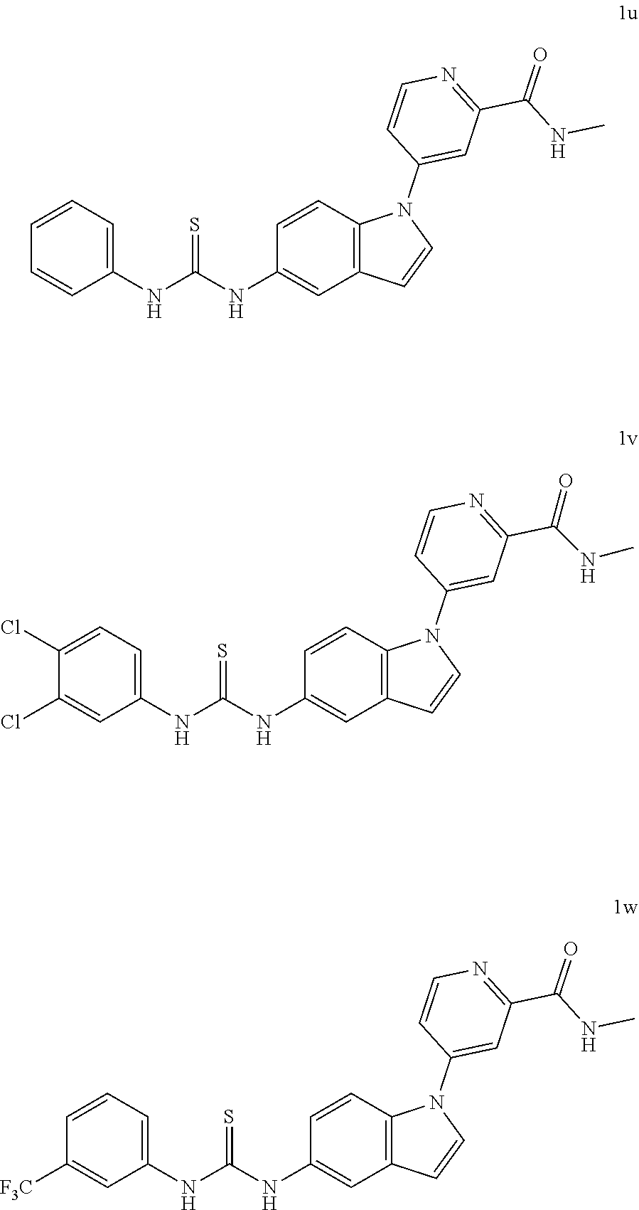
C1=CC2=C(C=CN2C2=CC(C(=O)NC)=NC=C2)C=C1NC(NC1=CC=CC=C1)=S.C1(NC(NC2=CC=C(Cl)C(Cl)=C2)=S)=CC2=C(C=C1)N(C1=CC(C(=O)NC)=NC=C1)C=C2.C1([F3C])=CC(NC(NC2=CC3=C(C=C2)N(C2=CC(C(=O)NC)=NC=C2)C=C3)=S)=CC=C1
